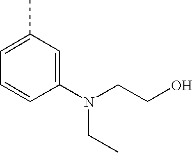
C1(N(CC)CCO)=CC(C)=CC=C1
